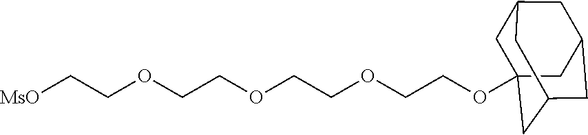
C1C2(OCCOCCOCCOCC[MsO])CC3CC(CC1C3)C2
